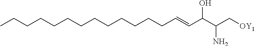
CCCCCCCCCCCCCC=CC(C(C[OY1])N)O
